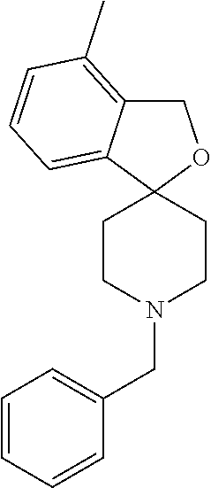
C1CN(CC2=CC=CC=C2)CCC12OCC1=C(C)C=CC=C21
